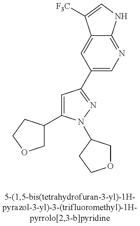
C1C(C2=CC(C3=CN=C4C(=C3)C([F3C])=CN4)=NN2C2COCC2)CCO1
